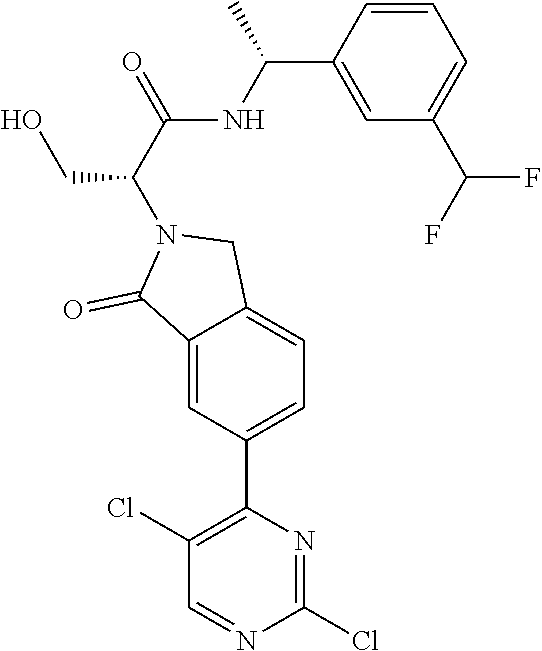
C1(Cl)=NC(C2=CC=C3C(=C2)C(=O)N(C(CO)C(NC(C)C2=CC(C(F)F)=CC=C2)=O)C3)=C(Cl)C=N1
